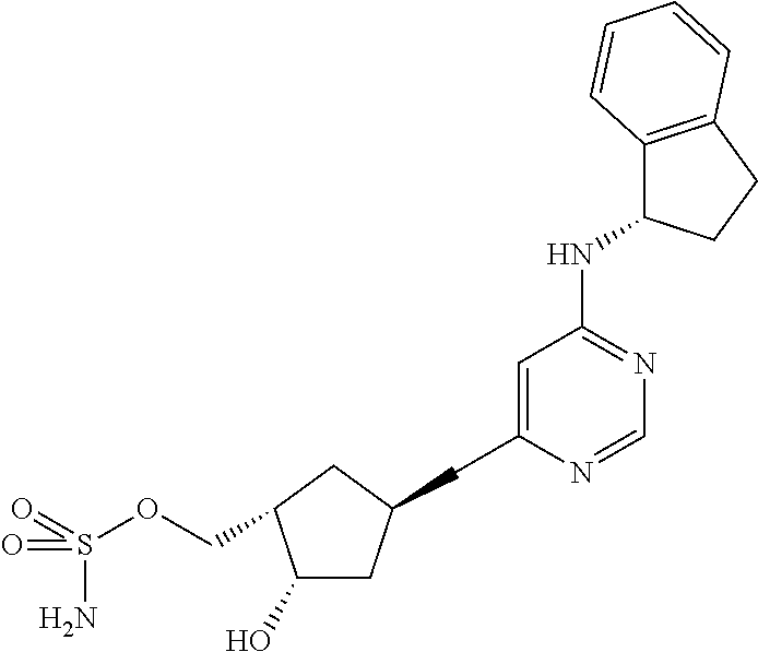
C1(O)CC(CC2=CC(NC3C4=C(CC3)C=CC=C4)=NC=N2)CC1COS(=O)(N)=O
